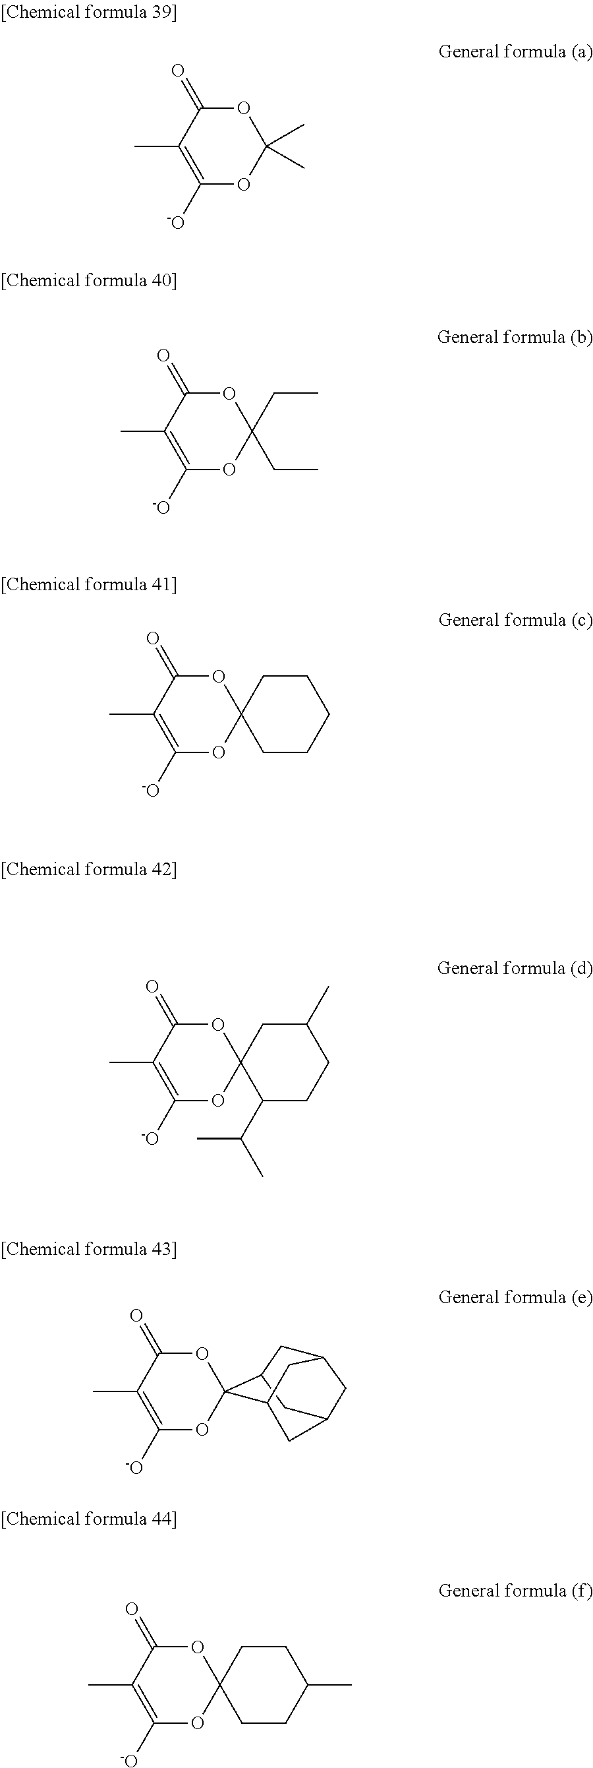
O1C(=O)C(C)=C([-O])OC12CCCCC2.O1C(=O)C(C)=C([-O])OC1(C)C.O1C(=O)C(C)=C([-O])OC1(CC)CC.O1C(=O)C(C)=C([-O])OC12CC(C)CCC2C(C)C.O1C(=O)C(C)=C([-O])OC12C1CC3CC2CC(C3)C1.O1C(=O)C(C)=C([-O])OC12CCC(C)CC2
